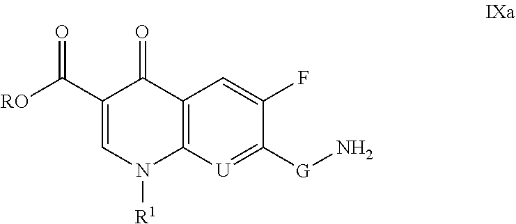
C12=C([U]=C([G]N)C(F)=C1)N([R1])C=C(C([RO])=O)C2=O
